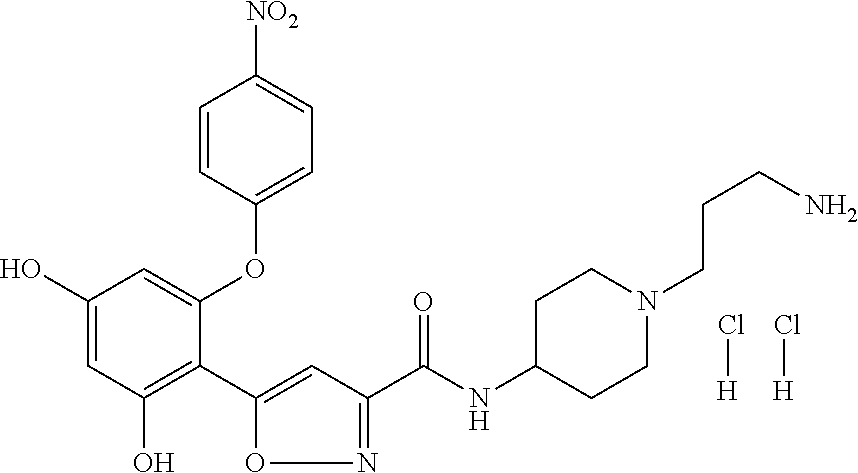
C1(O)=CC(O)=C(C2=CC(C(NC3CCN(CCCN)CC3)=O)=NO2)C(OC2=CC=C([NO2])C=C2)=C1.Cl[H].Cl[H]
